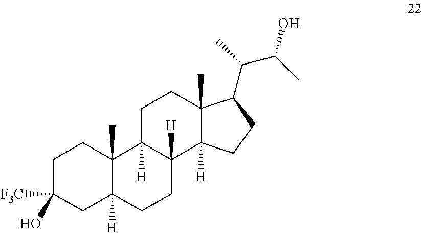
C1C([F3C])(O)CC2([H])C(C)(C1)C1([H])C([H])(CC2)C2([H])C(C)(CC1)C(C(C)C(C)O)CC2
